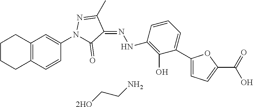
C1CCC2=C(C1)C=C(N1C(=O)C(=NNC3=C(O)C(C4=CC=C(C(=O)O)O4)=CC=C3)C(C)=N1)C=C2.[2HO]CCN
